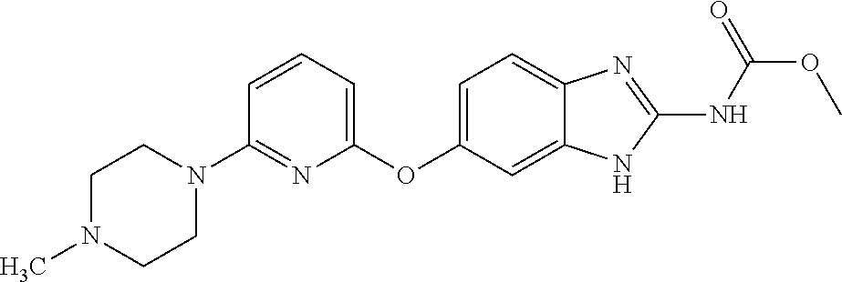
C1(OC2=CC=C3C(=C2)NC(NC(OC)=O)=N3)=CC=CC(N2CCN(C)CC2)=N1
